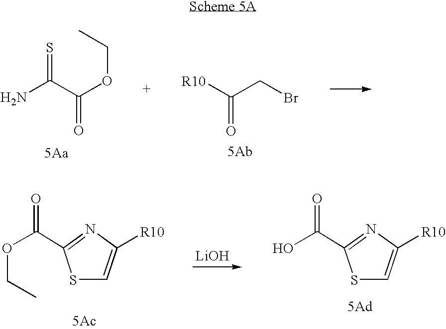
S=C(C(OCC)=O)N.[R10]C(CBr)=O.C1=C([R10])N=C(C(O)=O)S1.[5Ad].[LiOH].C1=C([R10])N=C(C(OCC)=O)S1.[5Ac]
